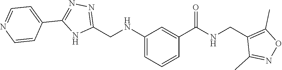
C1(CNC(C2=CC(NCC3=NN=C(C4=CC=NC=C4)N3)=CC=C2)=O)=C(C)ON=C1C
